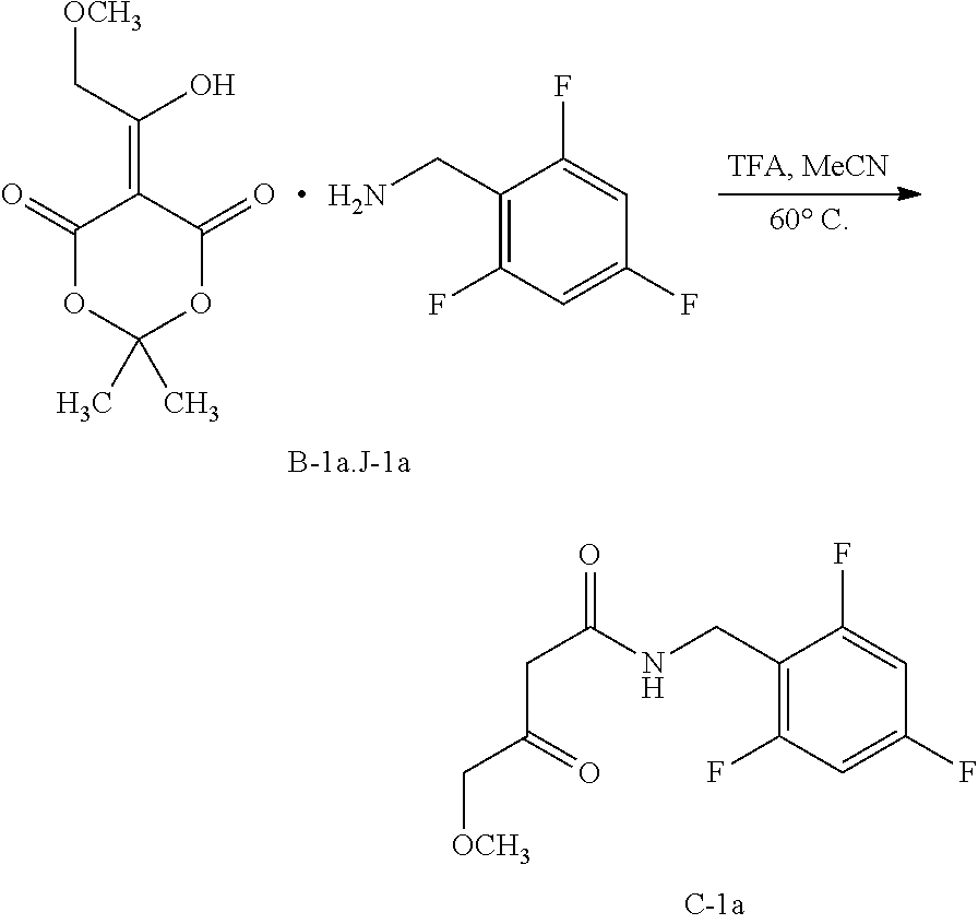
C1(=O)OC(C)(C)OC(=O)C1=C(O)C[OCH3].C1(CN)=C(F)C=C(F)C=C1F.C1(CNC(CC(C[OCH3])=O)=O)=C(F)C=C(F)C=C1F
